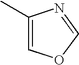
C1(C)=COC=N1
